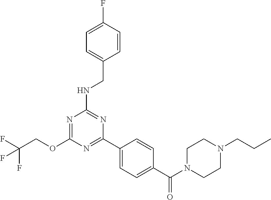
O(C1=NC(NCC2=CC=C(F)C=C2)=NC(C2=CC=C(C(N3CCN(CCC)CC3)=O)C=C2)=N1)CC(F)(F)F
